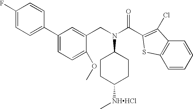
C1(F)=CC=C(C2=CC=C(OC)C(CN(C3CCC([NHHCl]C)CC3)C(C3=C(Cl)C4=C(S3)C=CC=C4)=O)=C2)C=C1
